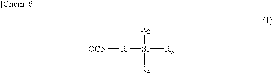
[OCN][R1][Si]([R2])([R4])[R3]
